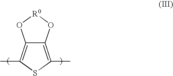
C12=C(C)SC(C)=C1O[R0]O2
